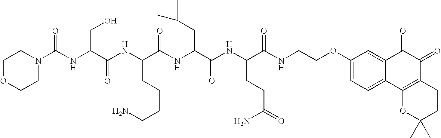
O(CCNC(C(NC(C(NC(C(NC(C(NC(N1CCOCC1)=O)CO)=O)CCCCN)=O)CC(C)C)=O)CCC(=O)N)=O)C1=CC=C2C(=C1)C(=O)C(=O)C1=C2OC(C)(C)CC1
